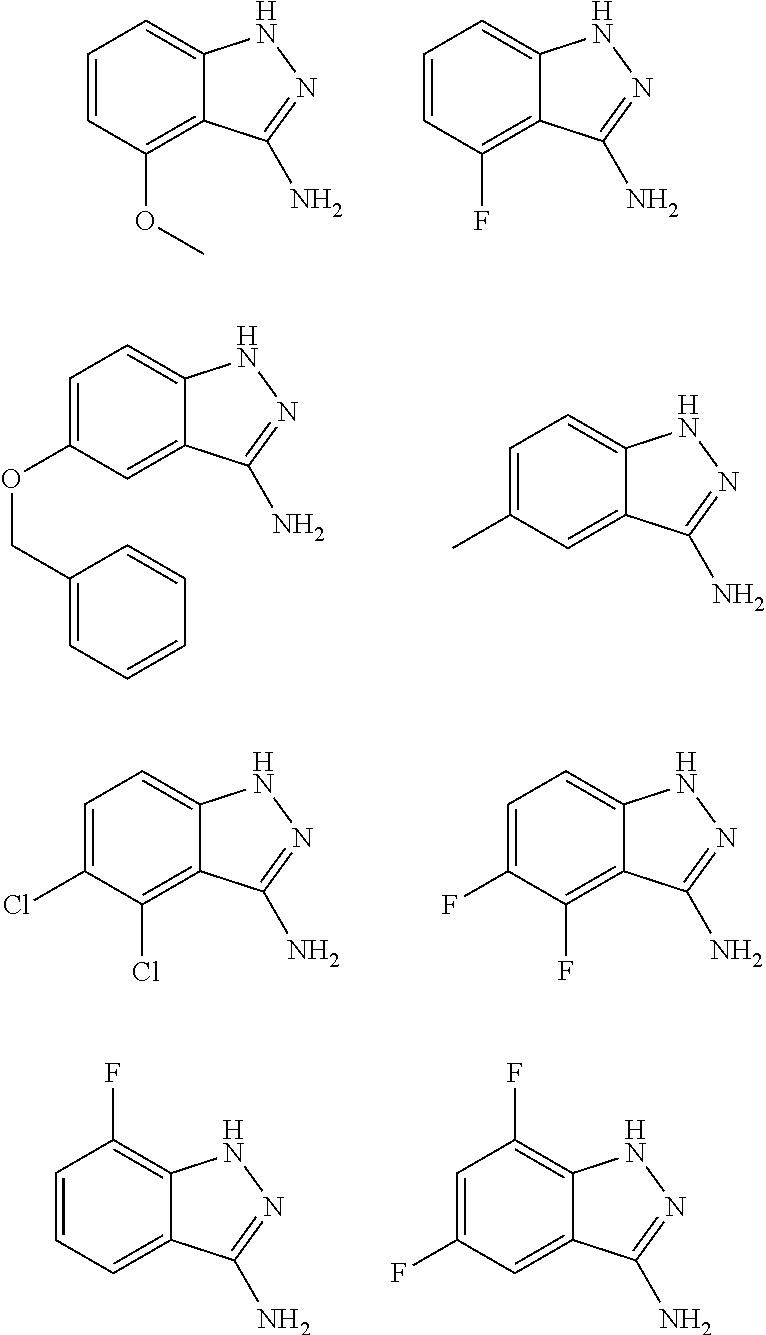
C1=CC(OC)=C2C(=C1)NN=C2N.C1=CC(F)=C2C(=C1)NN=C2N.C1=C(OCC2=CC=CC=C2)C=C2C(=C1)NN=C2N.C1=C(C)C=C2C(=C1)NN=C2N.C1=C(Cl)C(Cl)=C2C(=C1)NN=C2N.C1=C(F)C(F)=C2C(=C1)NN=C2N.C1=CC=C2C(=C1F)NN=C2N.C1=C(F)C=C2C(=C1F)NN=C2N
